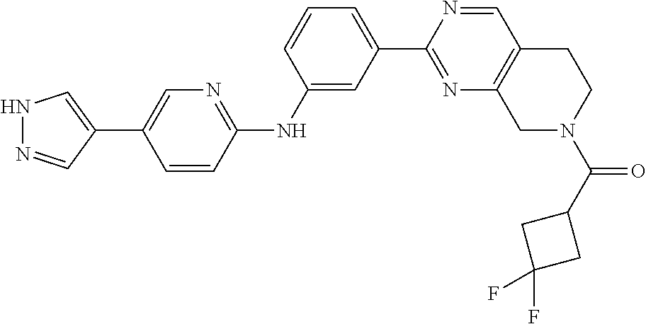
C1(C2=CNN=C2)=CN=C(NC2=CC(C3=NC4=C(C=N3)CCN(C(C3CC(F)(F)C3)=O)C4)=CC=C2)C=C1
